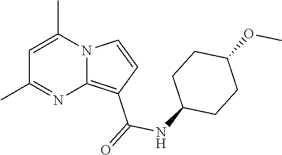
C1=C(C)N2C(=C(C(=O)NC3CCC(OC)CC3)C=C2)N=C1C
